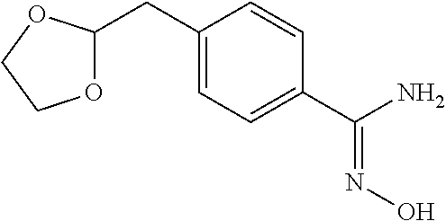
O1C(CC2=CC=C(C(N)=NO)C=C2)OCC1
